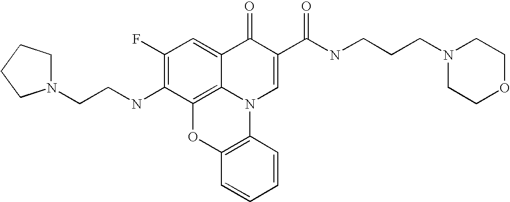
C1(F)=C(NCCN2CCCC2)C2=C3C(=C1)C(=O)C(C(NCCCN1CCOCC1)=O)=CN3C1=C(O2)C=CC=C1
